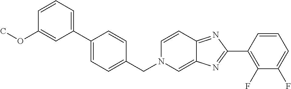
C1=CC=C(C2=CC=C(CN3C=C4C(=NC(C5=C(F)C(F)=CC=C5)=N4)C=C3)C=C2)C=C1OC
